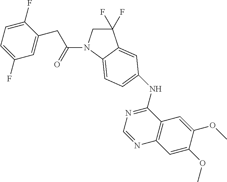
C1(F)(F)CN(C(=O)CC2=CC(F)=CC=C2F)C2=CC=C(NC3=NC=NC4=C3C=C(OC)C(OC)=C4)C=C12
